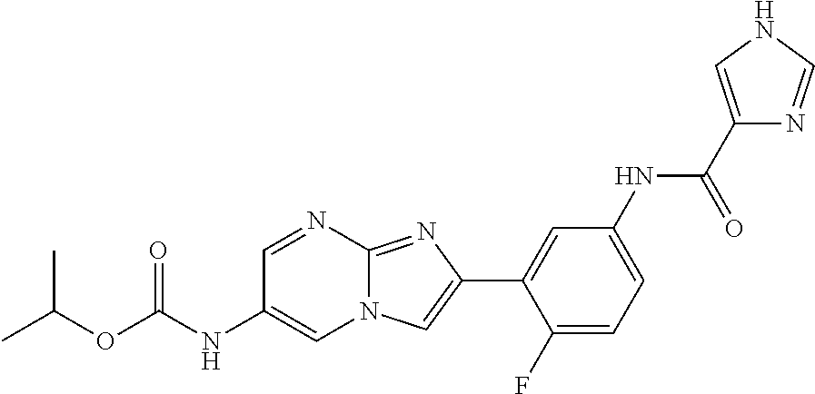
C1=NC2=NC(C3=CC(NC(C4=CNC=N4)=O)=CC=C3F)=CN2C=C1NC(OC(C)C)=O
